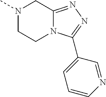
N1(C)CCN2C(=NN=C2C2=CC=CN=C2)C1
